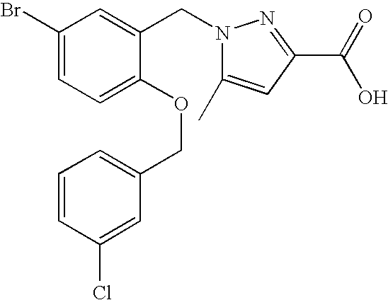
C1(Br)=CC=C(OCC2=CC=CC(Cl)=C2)C(CN2C(C)=CC(C(=O)O)=N2)=C1
